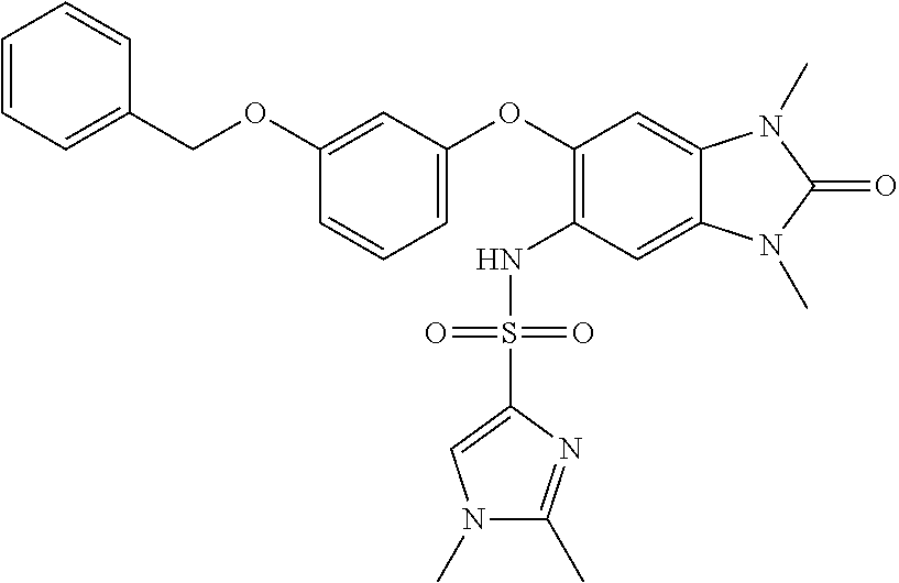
C1=CC=C(COC2=CC(OC3=C(NS(C4=CN(C)C(C)=N4)(=O)=O)C=C4C(=C3)N(C)C(=O)N4C)=CC=C2)C=C1
